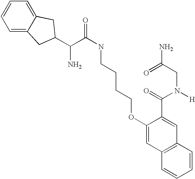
C1=C2C(=CC=C1)CC(C(C(NCCCCOC1=CC3=C(C=C1C(=O)N([H])CC(N)=O)C=CC=C3)=O)N)C2
